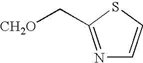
C([CH2O])C1=NC=CS1
